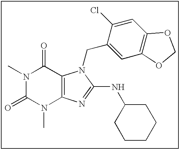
N1(C)C(=O)N(C)C2=C(C1=O)N(CC1=CC3=C(C=C1Cl)OCO3)C(NC1CCCCC1)=N2
